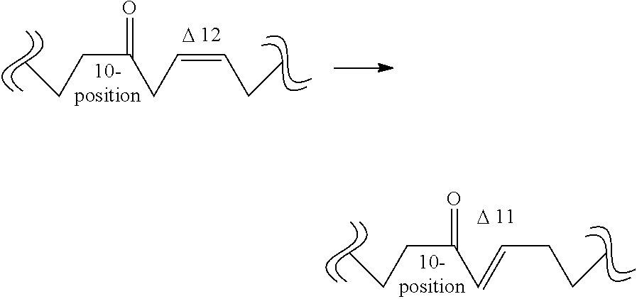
C(CC(CC=CCC)=O)C.[D 12].C(CC(C=CCCC)=O)C.[D 11]
